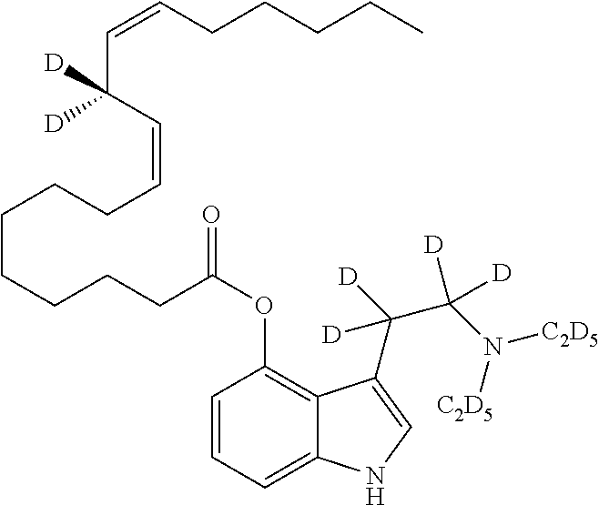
C1=CC=C2C(=C1OC(CCCCCCCC=CC(C=CCCCCC)([D])[D])=O)C(C(C(N([C2D5])[C2D5])([D])[D])([D])[D])=CN2
